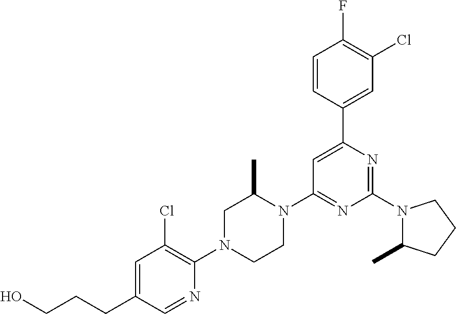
N1(C2=NC(C3=CC(Cl)=C(F)C=C3)=CC(N3C(C)CN(C4=C(Cl)C=C(CCCO)C=N4)CC3)=N2)C(C)CCC1
